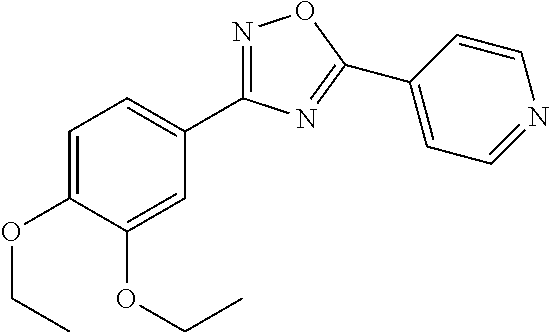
C1=C(OCC)C(OCC)=CC(C2=NOC(C3=CC=NC=C3)=N2)=C1
